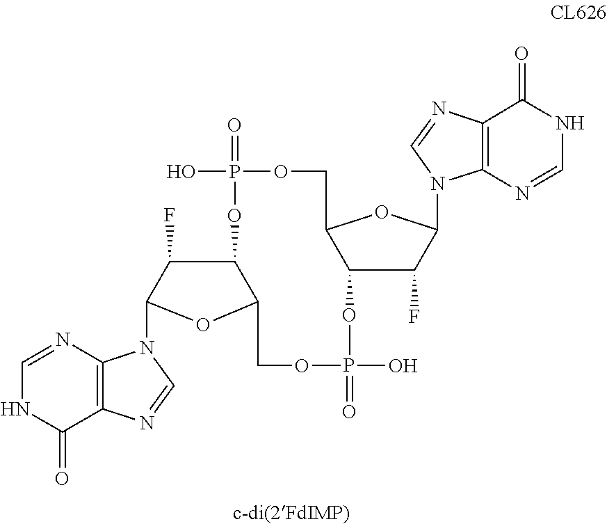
C1=NC2=C(C(=O)N1)N=CN2C1OC2C(C1F)OP(O)(=O)OCC1OC(N3C4=C(N=C3)C(=O)NC=N4)C(F)C1OP(O)(=O)OC2
